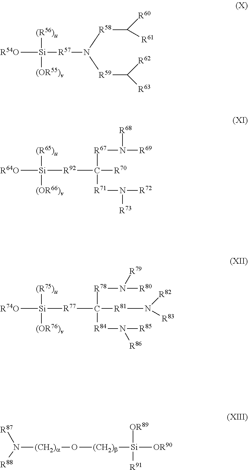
[R54O][Si]([(R56)u])([(OR55)v])[R57]N([R59]C([R63])[R62])[R58]C([R60])[R61].[R64O][Si]([(R65)u])([(OR66)v])[R92]C([R67]N([R68])[R69])([R71]N([R73])[R72])[R70].[R74O][Si]([(R75)u])([(OR76)v])[R77]C([R78]N([R79])[R80])([R84]N([R86])[R85])[R81]N([R82])[R83].N([(CH2)a]O[(CH2)b][Si]([OR89])([R91])[OR90])([R88])[R87]
